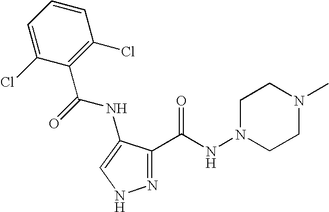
C1=C(Cl)C(C(NC2=CNN=C2C(=O)NN2CCN(C)CC2)=O)=C(Cl)C=C1
